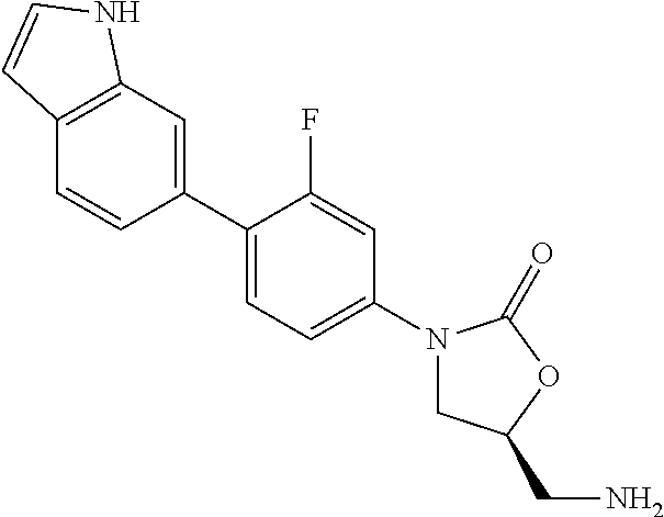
C1(C2=CC=C(N3CC(CN)OC3=O)C=C2F)=CC2=C(C=C1)C=CN2
